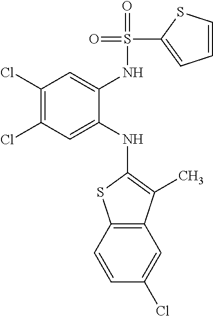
C1(Cl)=C(Cl)C=C(NC2=C(C)C3=C(S2)C=CC(Cl)=C3)C(NS(=O)(=O)C2=CC=CS2)=C1
